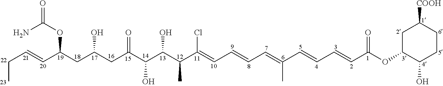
CCC=CC(CC(CC(C(C(C(C(=CC=CC=C(C=CC=CC(OC1CC([COOH])CCC1O)=O)C)Cl)C)O)O)=O)O)OC(N)=O
